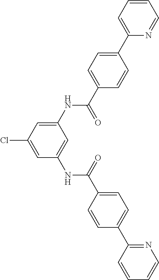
C1(NC(C2=CC=C(C3=CC=CC=N3)C=C2)=O)=CC(Cl)=CC(NC(C2=CC=C(C3=NC=CC=C3)C=C2)=O)=C1
